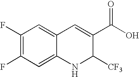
C1(F)=C(F)C=C2C(=C1)C=C(C(O)=O)C([CF3])N2
